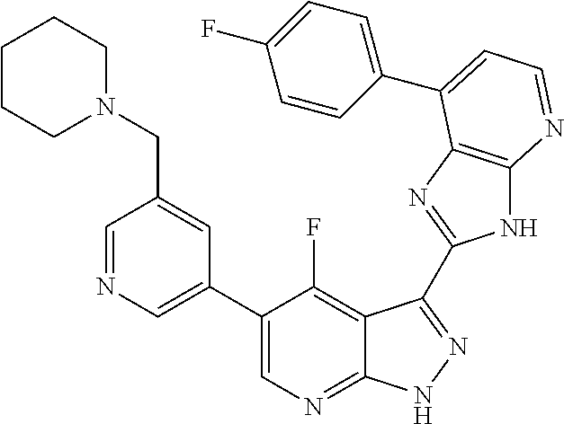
C1=NC=C(C2=CN=C3C(=C2F)C(C2=NC4=C(N2)N=CC=C4C2=CC=C(F)C=C2)=NN3)C=C1CN1CCCCC1
